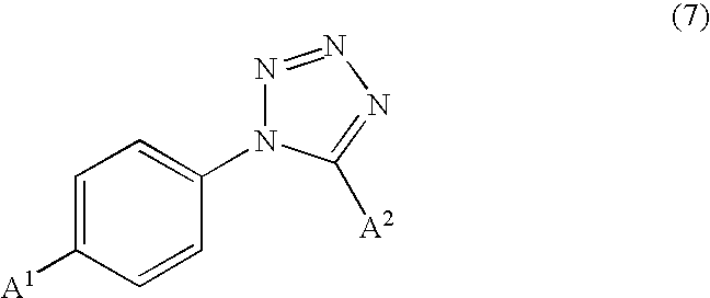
C1=C([A1])C=CC(N2N=NN=C2[A2])=C1
